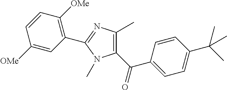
C1=CC(C(C)(C)C)=CC=C1C(C1=C(C)N=C(C2=C([OMe])C=CC([OMe])=C2)N1C)=O
